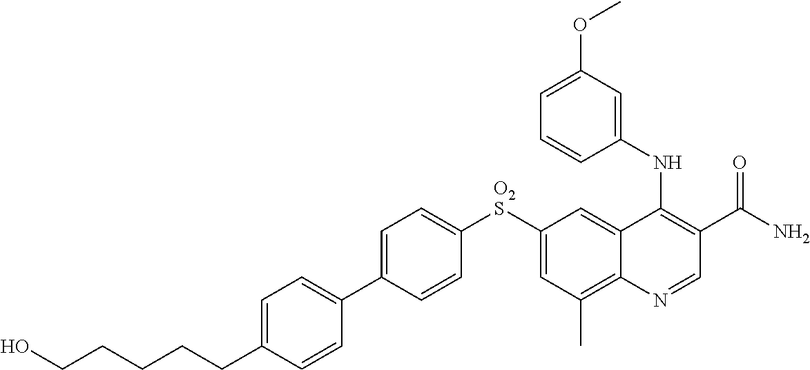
C1([O2S]C2=CC(C)=C3C(=C2)C(NC2=CC(OC)=CC=C2)=C(C(N)=O)C=N3)=CC=C(C2=CC=C(CCCCCO)C=C2)C=C1
